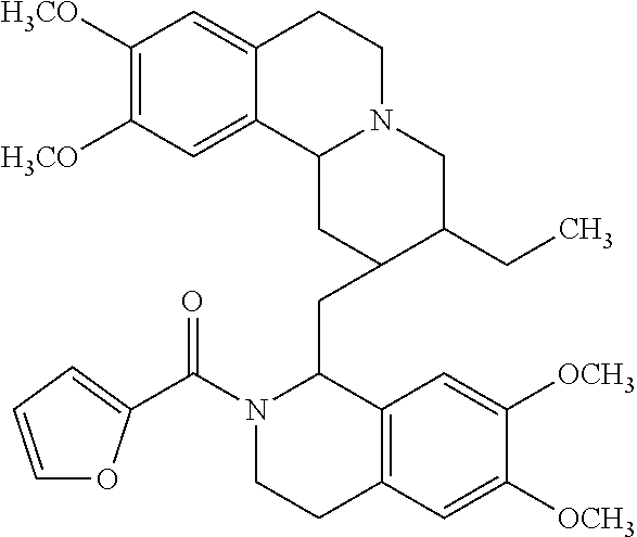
C1([H3CO])=C([H3CO])C=C2C(=C1)CCN1C2CC(CC2N(C(=O)C3=CC=CO3)CCC3=C2C=C([OCH3])C([OCH3])=C3)C(CC)C1
